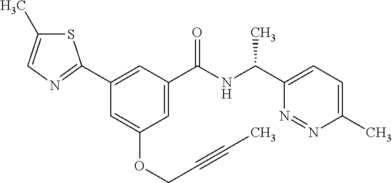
C1=C(C(NC(C2=CC=C(C)N=N2)C)=O)C=C(C2=NC=C(C)S2)C=C1OCC#CC
